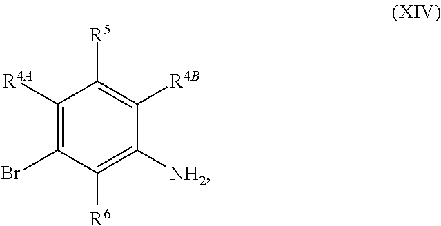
C1([R4A])=C(Br)C([R6])=C([NH2])C([R4B])=C1[R5]
